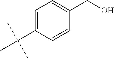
C1=C(C(C)(C)C)C=CC(CO)=C1
